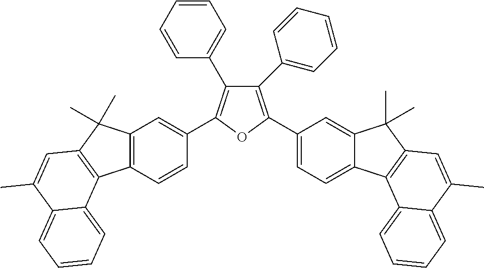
C12=C(C=CC(C3=C(C4=CC=CC=C4)C(C4=CC=CC=C4)=C(C4=CC=C5C(=C4)C(C)(C)C4=C5C5=CC=CC=C5C(C)=C4)O3)=C1)C1=C(C2(C)C)C=C(C)C2=CC=CC=C12
